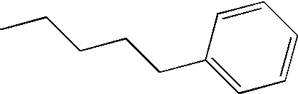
C1(CCCCC)=CC=CC=C1
